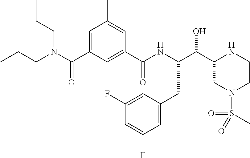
C(C1CN(S(C)(=O)=O)CCN1)(O)C(NC(C1=CC(C(N(CCC)CCC)=O)=CC(C)=C1)=O)CC1=CC(F)=CC(F)=C1
